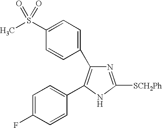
N1=C([SCH2Ph])NC(C2=CC=C(F)C=C2)=C1C1=CC=C(S(C)(=O)=O)C=C1
